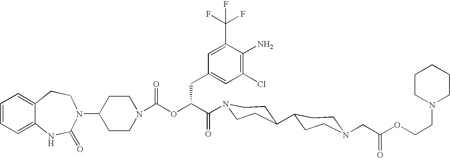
C1(N2C(=O)NC3=CC=CC=C3CC2)CCN(C(OC(C(=O)N2CCC(C3CCN(CC(OCCN4CCCCC4)=O)CC3)CC2)CC2=CC(Cl)=C(N)C(C(F)(F)F)=C2)=O)CC1
